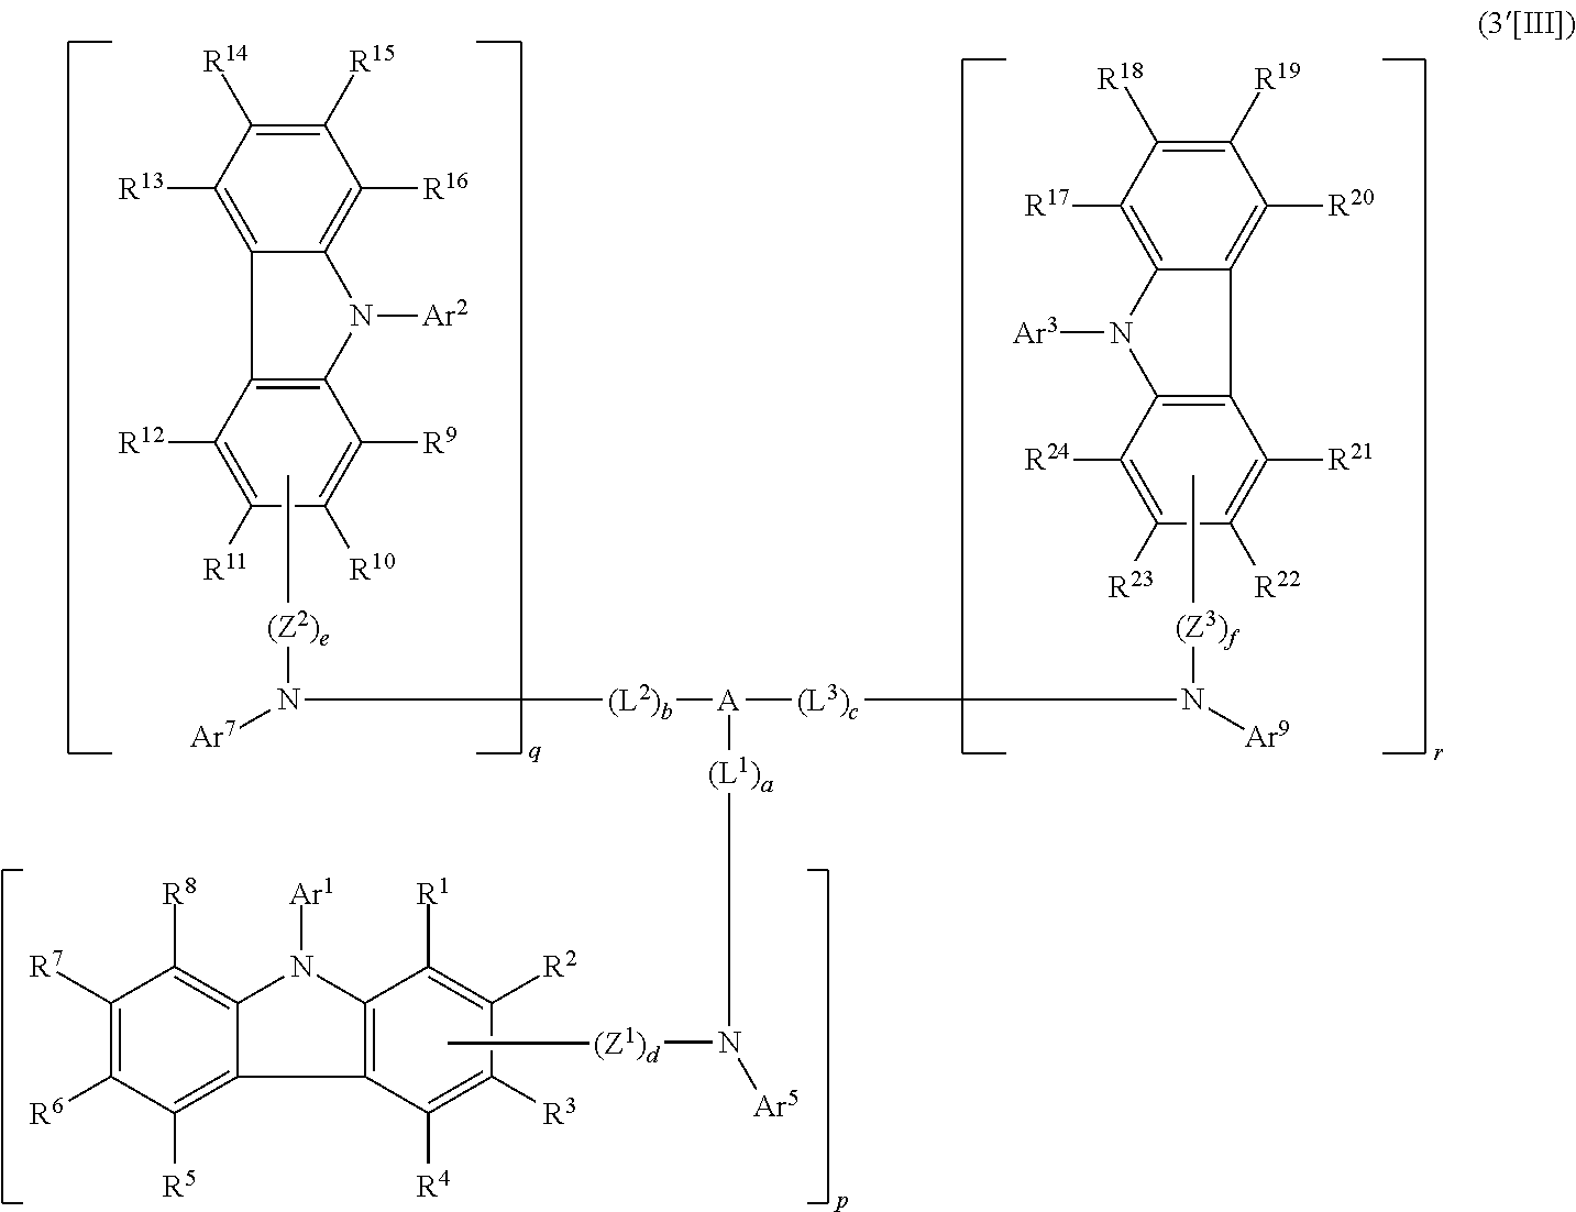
C1([R11])=C([R12])C2=C(C([R9])=C1[R10])N([Ar2])C1=C([R16])C([R15])=C([R14])C([R13])=C21.C[(Z2)e]N([Ar7])[(L2)b][A]([(L3)c]N([Ar9])[(Z3)f]C)[(L1)a]N([Ar5])[(Z1)d]C.C1([R22])=C([R21])C2=C(C([R24])=C1[R23])N([Ar3])C1=C([R17])C([R18])=C([R19])C([R20])=C21.C1([R3])=C([R4])C2=C(N([Ar1])C3=C([R8])C([R7])=C([R6])C([R5])=C32)C([R1])=C1[R2]
